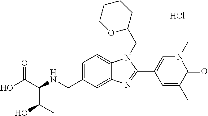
Cl.C1=C(CNC(C(O)=O)C(C)O)C=C2C(=C1)N(CC1OCCCC1)C(C1=CN(C)C(=O)C(C)=C1)=N2
